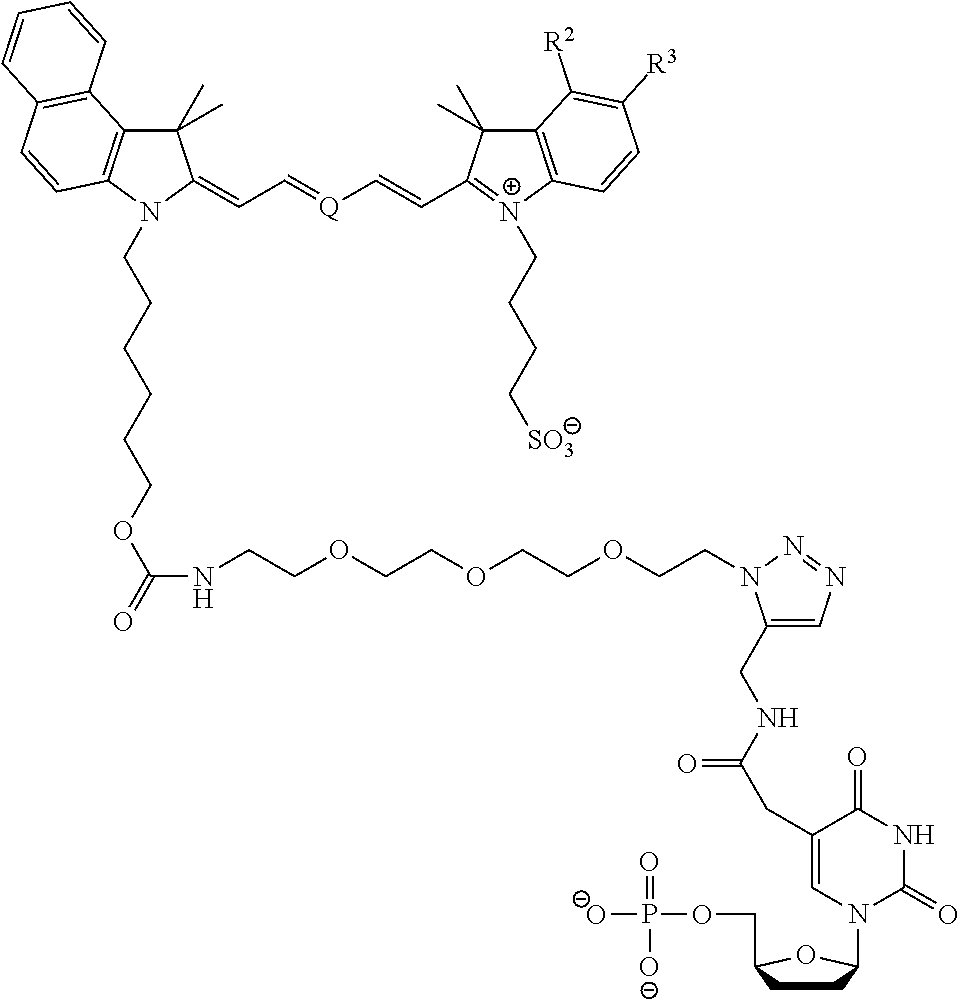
C1(C)(C)C2=C(N(CCCCCCOC(=O)NCCOCCOCCOCCN3C(CNC(=O)CC4=CN(C5CCC(COP([O-])(=O)[O-])O5)C(=O)NC4=O)=CN=N3)C1=CC=[Q]C=CC1=[N+](CCCC[SO3])C3=C(C1(C)C)C([R2])=C([R3])C=C3)C=CC1=C2C=CC=C1
